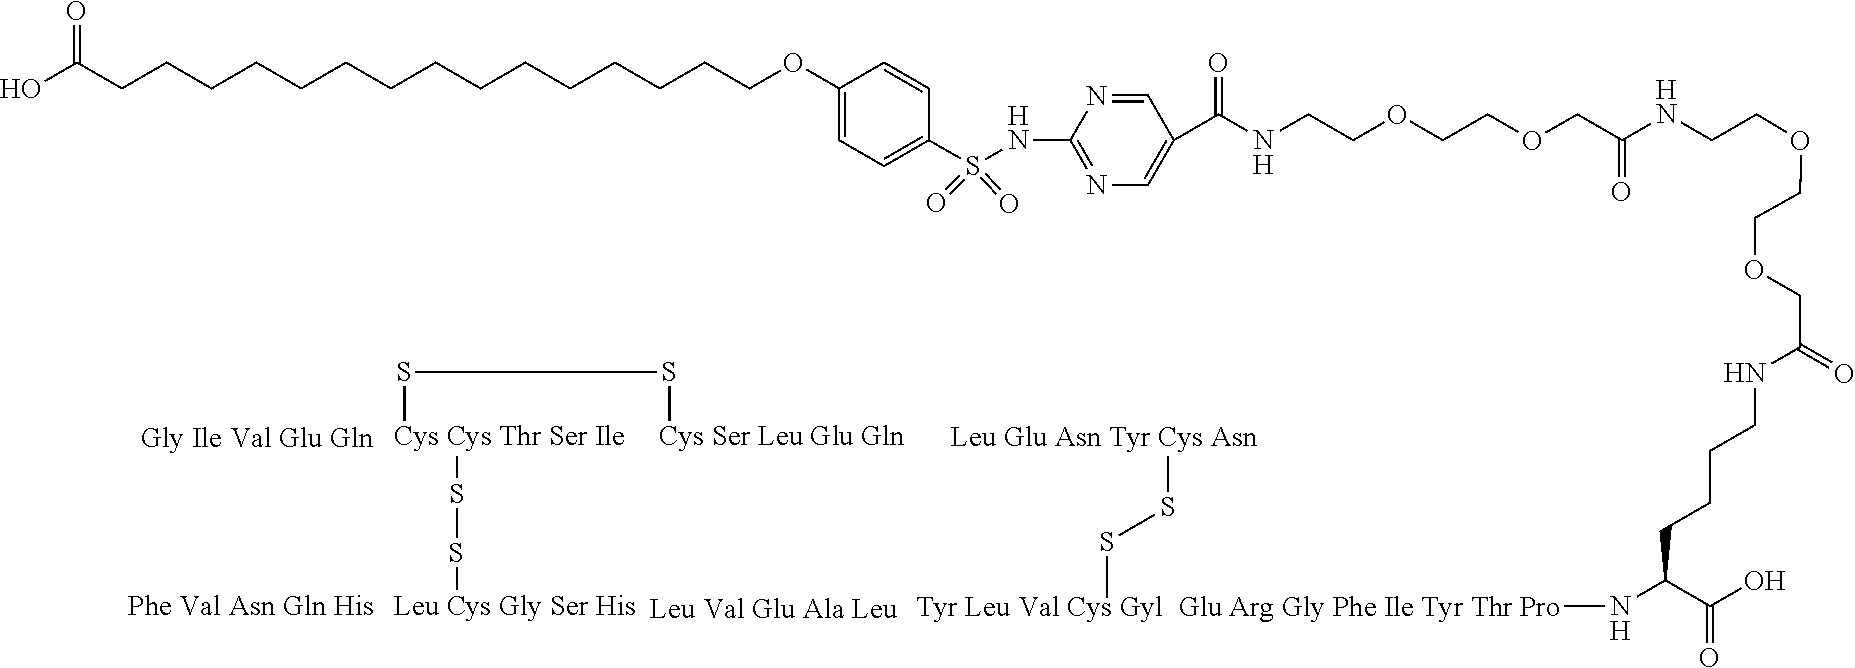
C(CCOC1=CC=C(S(=O)(=O)NC2=NC=C(C(=O)NCCOCCOCC(NCCOCCOCC(NCCCCC(N[Glu Arg Gly Phe Ile Tyr Thr Pro])C(=O)O)=O)=O)C=N2)C=C1)CCCCCCCCCCCCC(O)=O.[Cys Cys Thr Ser Ile](SS[Leu Cys Gly Ser His])SS[Cys Ser Leu Glu Gln].[Leu Glu Asn Tyr Cys Asn]SS[Tyr Leu Val Cys Gyl].[Leu Val Glu Ala Leu]
